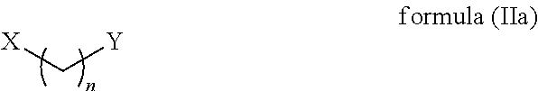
[X]C[Y]
